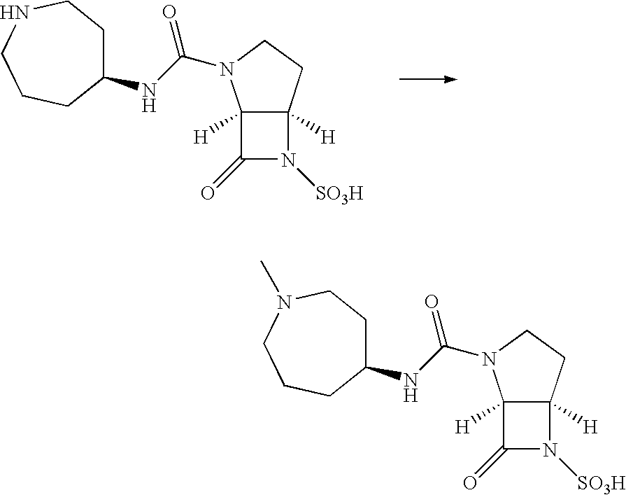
C12([H])C([H])(CCN1C(=O)NC1CCNCCC1)N([SO3H])C2=O.C12([H])C([H])(CCN1C(=O)NC1CCN(C)CCC1)N([SO3H])C2=O
